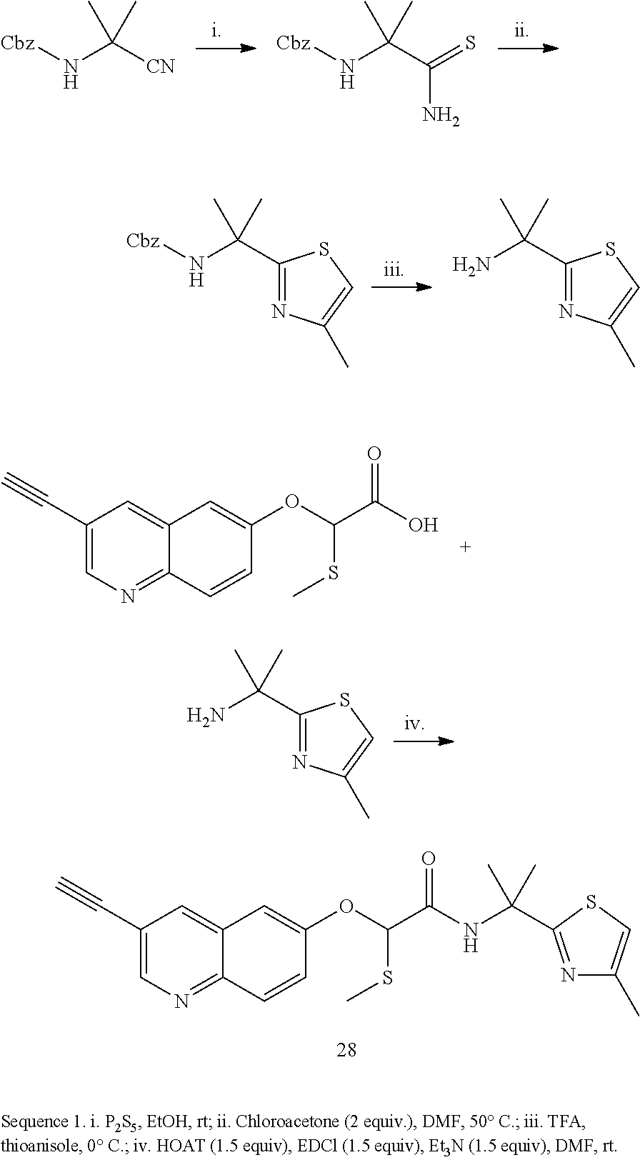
C1(C#C)=CN=C2C(=C1)C=C(OC(C(NC(C)(C)C1=NC(C)=CS1)=O)SC)C=C2.[Cbz]NC([CN])(C)C.[Cbz]NC(C(=S)N)(C)C.[Cbz]NC(C1=NC(C)=CS1)(C)C.NC(C1=NC(C)=CS1)(C)C.C1(C#C)=CN=C2C(=C1)C=C(OC(C(O)=O)SC)C=C2.NC(C1=NC(C)=CS1)(C)C
